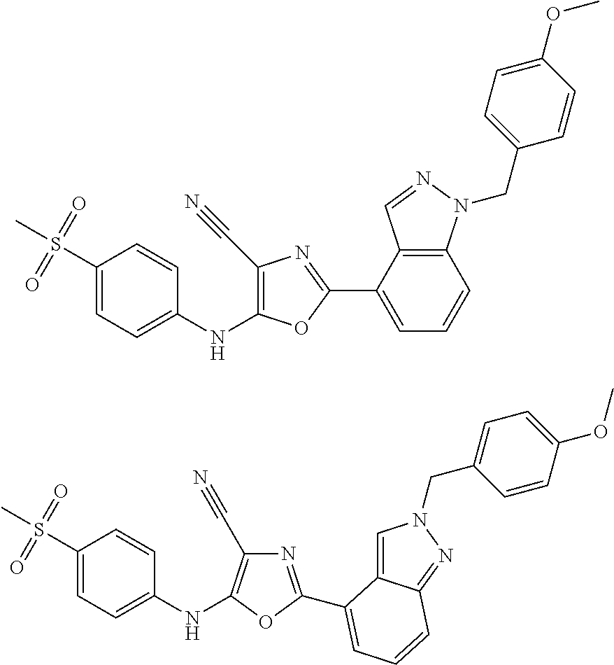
C1(S(C)(=O)=O)=CC=C(NC2=C(C#N)N=C(C3=CC=CC4=C3C=NN4CC3=CC=C(OC)C=C3)O2)C=C1.N1=C(C2=CC=CC3=NN(CC4=CC=C(OC)C=C4)C=C32)OC(NC2=CC=C(S(C)(=O)=O)C=C2)=C1C#N
